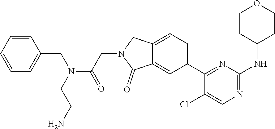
C12=CC=C(C3=NC(NC4CCOCC4)=NC=C3Cl)C=C1C(=O)N(CC(N(CC1=CC=CC=C1)CCN)=O)C2
